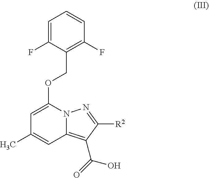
C1=C(F)C(COC2=CC(C)=CC3=C(C(=O)O)C([R2])=NN23)=C(F)C=C1
